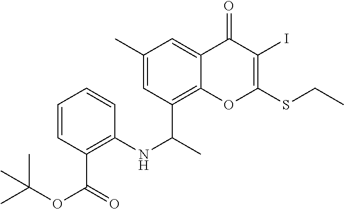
C1=CC(C(=O)OC(C)(C)C)=C(NC(C)C2=C3C(=CC(C)=C2)C(=O)C(I)=C(SCC)O3)C=C1
